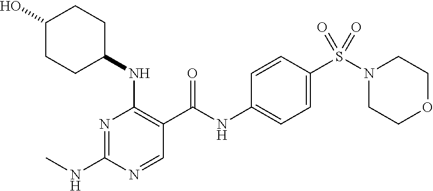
CNC1=NC(NC2CCC(O)CC2)=C(C(NC2=CC=C(S(N3CCOCC3)(=O)=O)C=C2)=O)C=N1
